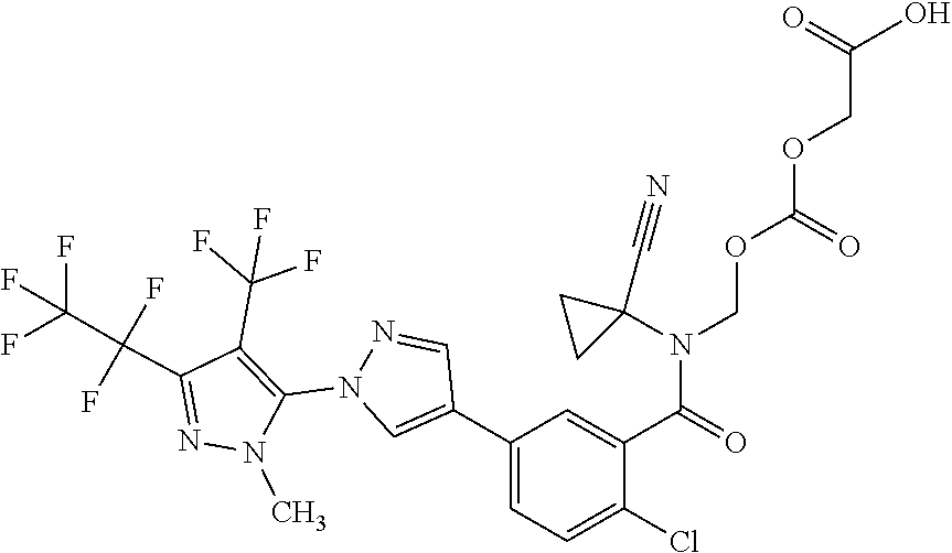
C1(C2=CN(C3=C(C(F)(F)F)C(C(F)(F)C(F)(F)F)=NN3C)N=C2)=CC=C(Cl)C(C(=O)N(C2(C#N)CC2)COC(OCC(=O)O)=O)=C1
